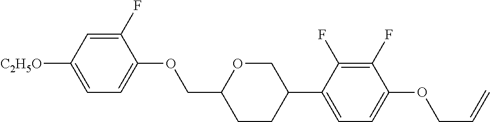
C1(F)=CC([C2H5O])=CC=C1OCC1CCC(C2=CC=C(OCC=C)C(F)=C2F)CO1
